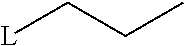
[L]CCC
